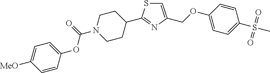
C1=C(COC2=CC=C(S(C)(=O)=O)C=C2)N=C(C2CCN(C(=O)OC3=CC=C([MeO])C=C3)CC2)S1
